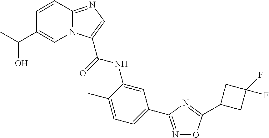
C1=C(C)C(NC(=O)C2=CN=C3N2C=C(C(C)O)C=C3)=CC(C2=NOC(C3CC(F)(F)C3)=N2)=C1
